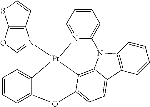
C12=C(C=CS1)N1=C(O2)C2=C3C(=CC=C2)OC2=CC=C4C5=C(C=CC=C5)N5C6=CC=CC=N6[Pt]13C2=C54
